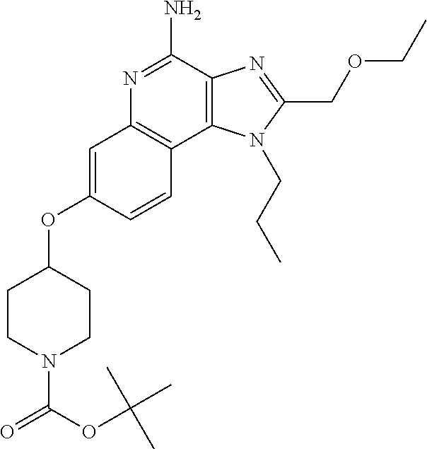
N1=C(N)C2=C(C3=C1C=C(OC1CCN(C(OC(C)(C)C)=O)CC1)C=C3)N(CCC)C(COCC)=N2
